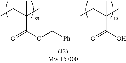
CCC(C)(C(OC[Ph])=O)C.CCC(C)(C(O)=O)C
